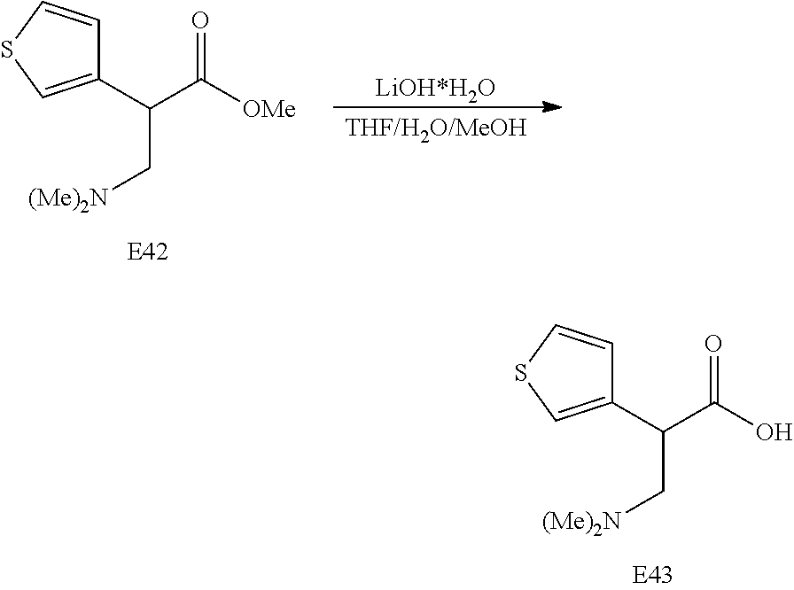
C1(C(C([OMe])=O)C[(Me)2N])=CSC=C1.[LiOH*H2O].[THF/H2O/MeOH].C1(C(C(O)=O)C[(Me)2N])=CSC=C1
